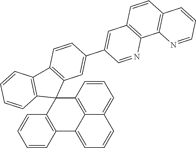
C12=C3C=CC=C1C=CC=C2C1=C(C32C3=C(C4=C2C=CC=C4)C=CC(C2=CC4=C(N=C2)C2=C(C=C4)C=CC=N2)=C3)C=CC=C1
